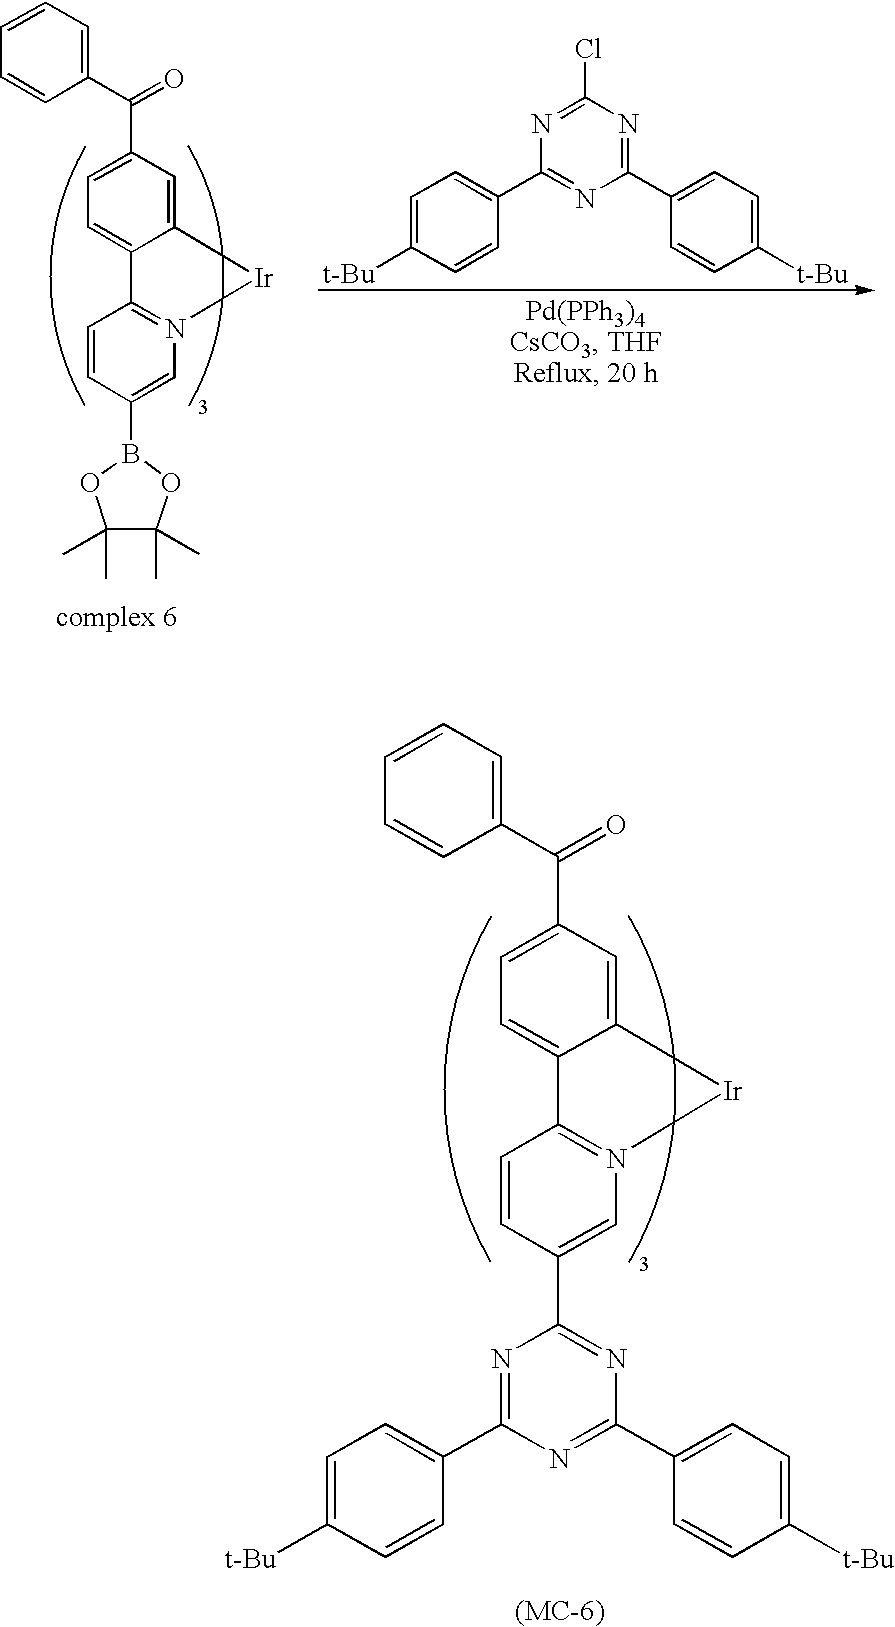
C1=C(C(C2=CC=CC=C2)=O)C=C2C(=C1)C1=N(C=C(C3=NC(C4=CC=C([t-Bu])C=C4)=NC(C4=CC=C([t-Bu])C=C4)=N3)C=C1)[Ir]2.C1=C(C(=O)C2=CC=CC=C2)C=C2C(=C1)C1=N(C=C(B3OC(C)(C)C(C)(C)O3)C=C1)[Ir]2.C1=C([t-Bu])C=CC(C2=NC(C3=CC=C([t-Bu])C=C3)=NC(Cl)=N2)=C1
